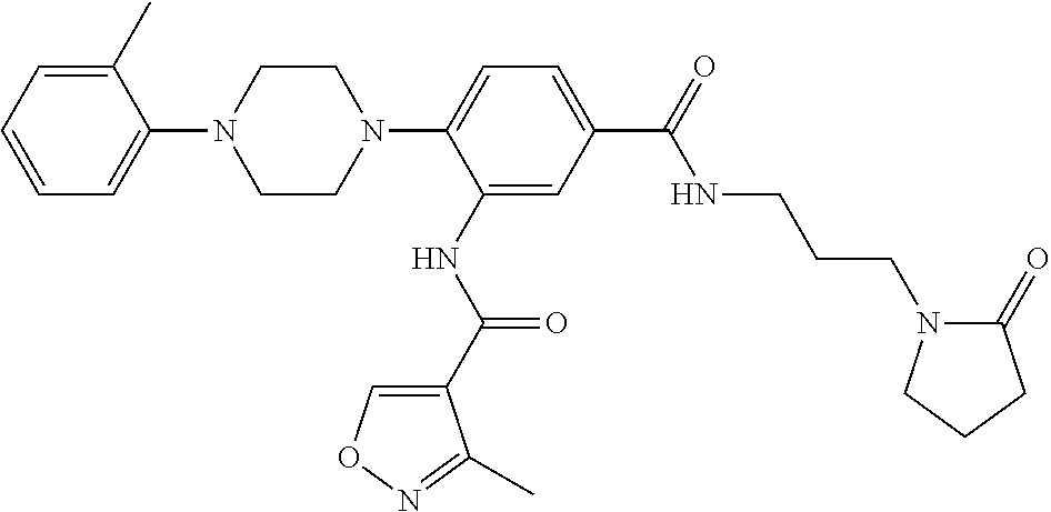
C1=C(C)C(N2CCN(C3=CC=C(C(NCCCN4C(=O)CCC4)=O)C=C3NC(=O)C3=CON=C3C)CC2)=CC=C1
